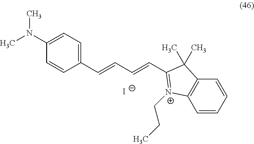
C1(C=CC=CC2=[N+](CCC)C3=C(C=CC=C3)C2(C)C)=CC=C(N(C)C)C=C1.[I-]
